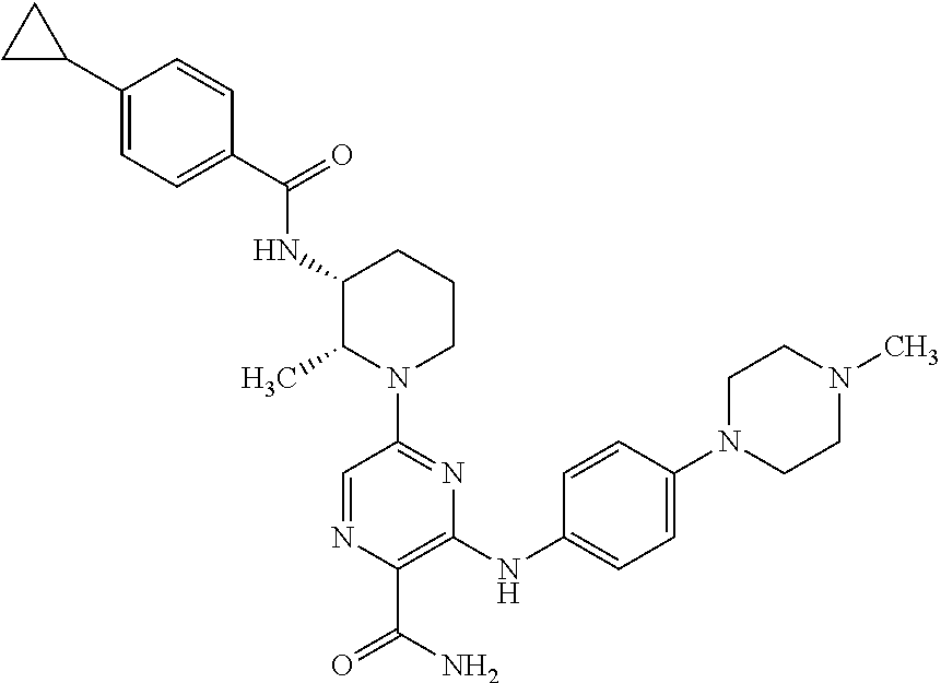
C1=C(C2CC2)C=CC(C(=O)NC2C(C)N(C3=NC(NC4=CC=C(N5CCN(C)CC5)C=C4)=C(C(N)=O)N=C3)CCC2)=C1
